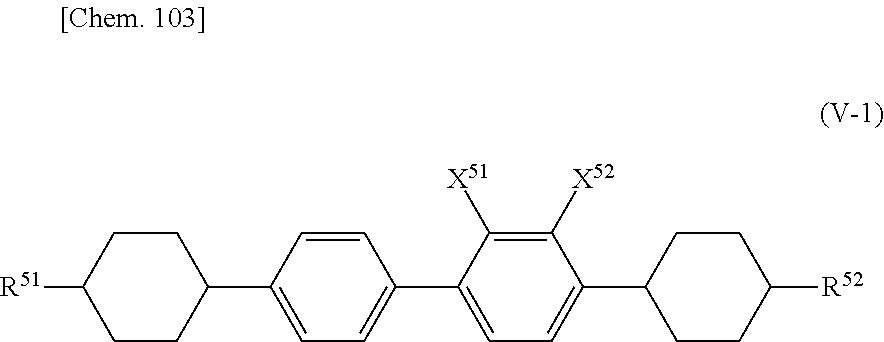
C1CC(C2=CC=C(C3=CC=C(C4CCC([R52])CC4)C([X52])=C3[X51])C=C2)CCC1[R51]
